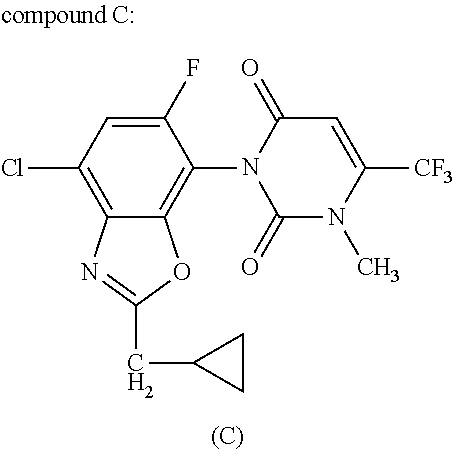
C1(F)=CC(Cl)=C2C(=C1N1C(=O)N(C)C([CF3])=CC1=O)OC(CC1CC1)=N2
